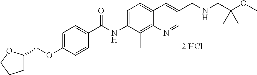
C1=C(OCC2CCCO2)C=CC(C(NC2=CC=C3C(=C2C)N=CC(CNCC(OC)(C)C)=C3)=O)=C1
